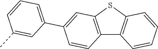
C12=C(SC3=C1C=CC=C3)C=C(C1=CC=CC(C)=C1)C=C2
